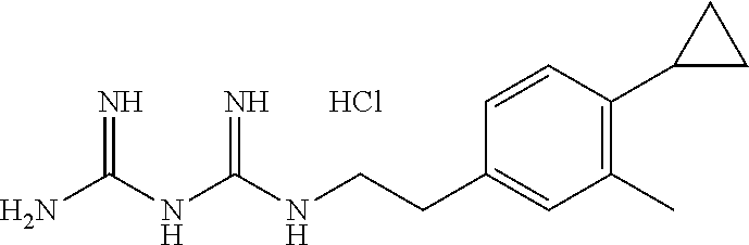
C(NC(NC(N)=N)=N)CC1=CC(C)=C(C2CC2)C=C1.Cl
